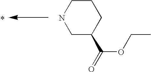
N1CC(C(=O)OCC)CCC1
